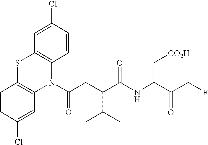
C1=CC(Cl)=CC2=C1SC1=C(N2C(CC(C(NC(C(=O)CF)C[CO2H])=O)C(C)C)=O)C=CC(Cl)=C1
